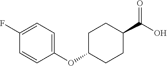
C1(OC2CCC(C(=O)O)CC2)=CC=C(F)C=C1
